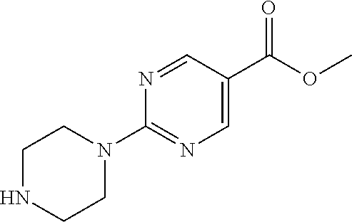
C1=C(C(=O)OC)C=NC(N2CCNCC2)=N1
